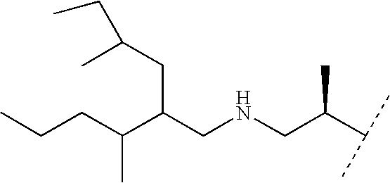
C(C(CNCC(C(C)C)C)CC(C)CC)(CCC)C
